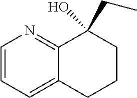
C1=CC=C2C(=N1)C(O)(CC)CCC2
